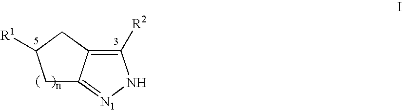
C1C2=[N1]NC([R2])=C2CC1[R1]
